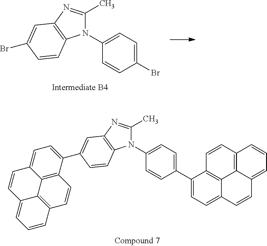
C1=C(C2=CC=C3C4=C2C=CC2=C4C(=CC=C2)C=C3)C=CC(N2C(C)=NC3=C2C=CC(C2=CC=C4C5=C2C=CC2=C5C(=CC=C2)C=C4)=C3)=C1.C1=C(Br)C=CC(N2C(C)=NC3=C2C=CC(Br)=C3)=C1
